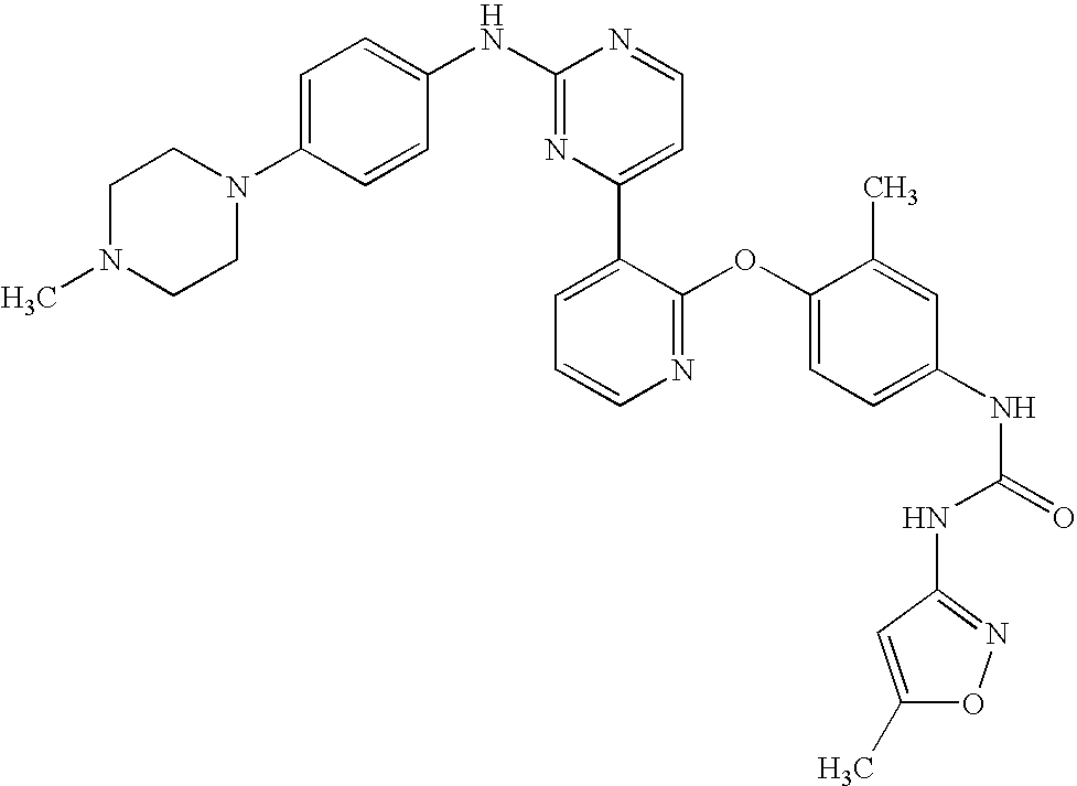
C1(NC2=CC=C(N3CCN(C)CC3)C=C2)=NC(C2=CC=CN=C2OC2=CC=C(NC(=O)NC3=NOC(C)=C3)C=C2C)=CC=N1
